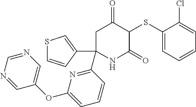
C1(SC2C(=O)CC(C3=NC(OC4=CN=CN=C4)=CC=C3)(C3=CSC=C3)NC2=O)=CC=CC=C1Cl
